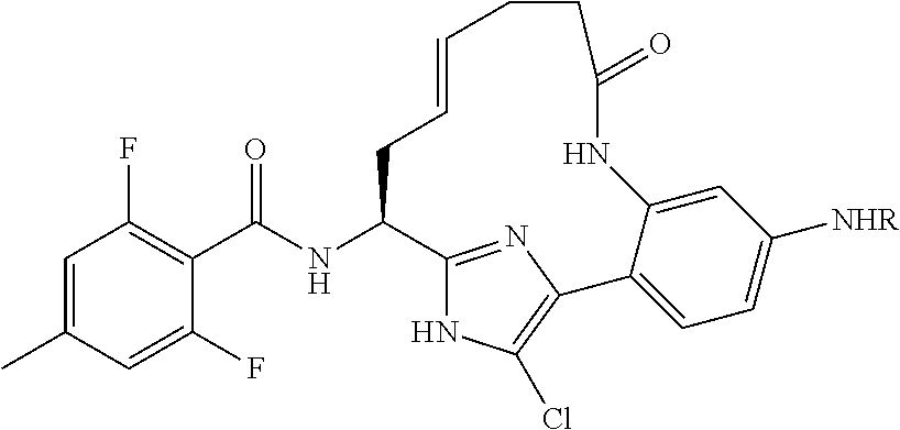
C1=C(C)C=C(F)C(C(NC2C3=NC(=C(Cl)N3)C3=CC=C([NHR])C=C3NC(=O)CCC=CC2)=O)=C1F
